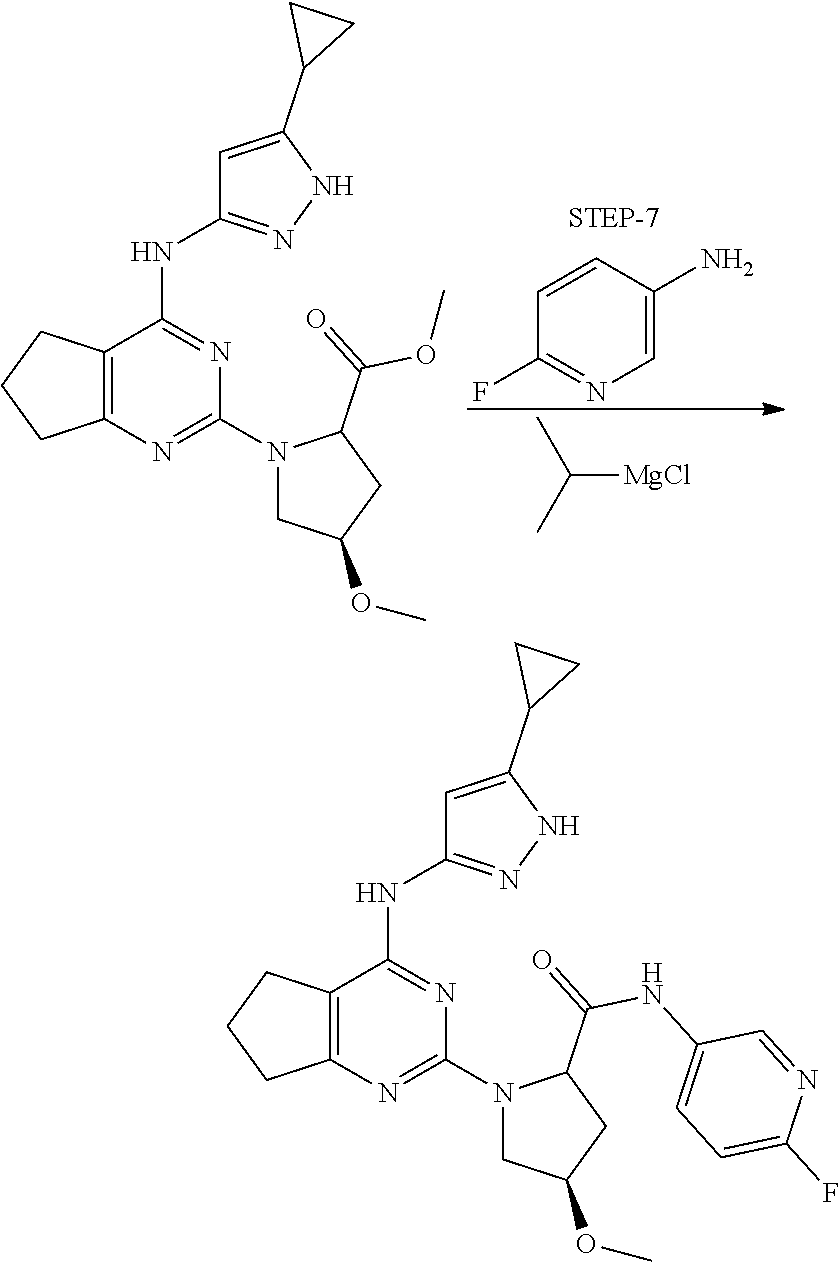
C1=C(N)C=CC(F)=N1.[MgCl]C(C)C.N1=C(NC2=NNC(C3CC3)=C2)C2=C(N=C1N1CC(OC)CC1C(=O)OC)CCC2.N1=C(NC2=NNC(C3CC3)=C2)C2=C(N=C1N1CC(OC)CC1C(=O)NC1=CC=C(F)N=C1)CCC2
